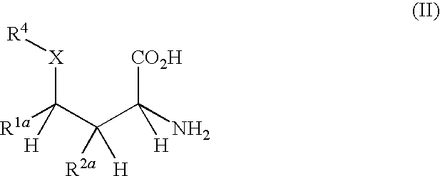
[R1a]C(C(C([H])([CO2H])N)([R2a])[H])([H])[X][R4]
